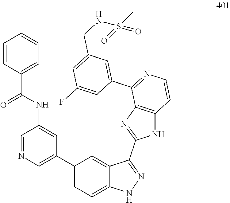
C1=NC=C(C2=CC=C3C(=C2)C(C2=NC4=C(N2)C=CN=C4C2=CC(CNS(=O)(C)=O)=CC(F)=C2)=NN3)C=C1NC(=O)C1=CC=CC=C1
